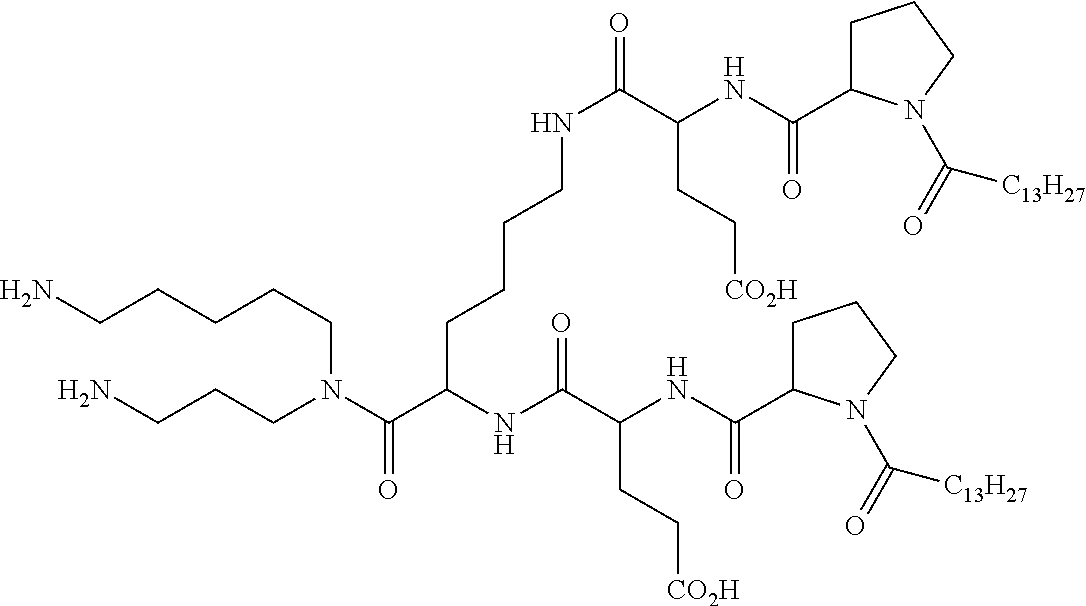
NCCCN(C(C(NC(=O)C(NC(C1CCCN1C(=O)[C13H27])=O)CC[CO2H])CCCCNC(=O)C(NC(C1CCCN1C(=O)[C13H27])=O)CC[CO2H])=O)CCCCCN
